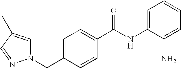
N1(CC2=CC=C(C(NC3=CC=CC=C3N)=O)C=C2)C=C(C)C=N1
